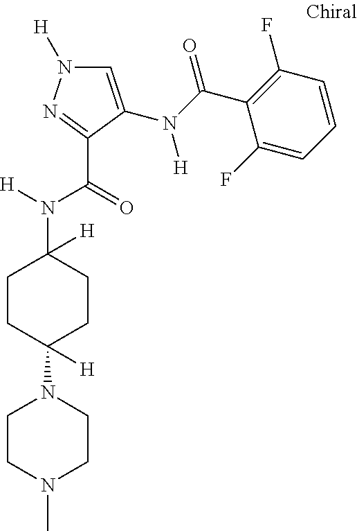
C1=C(N(C(C2=C(F)C=CC=C2F)=O)[H])C(C(=O)N([H])C2([H])CCC(N3CCN(C)CC3)([H])CC2)=NN1[H]
